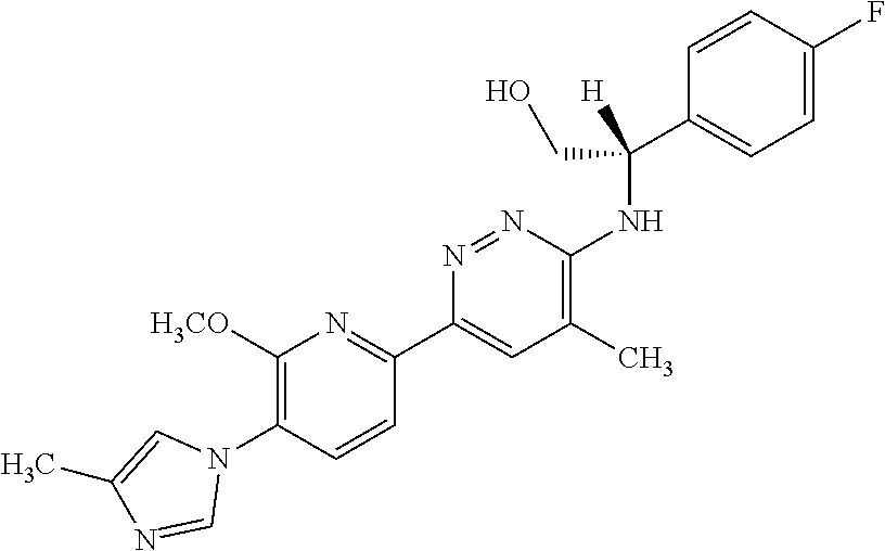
C1([H3CO])=C(N2C=C(C)N=C2)C=CC(C2=CC(C)=C(NC(C3=CC=C(F)C=C3)(CO)[H])N=N2)=N1
